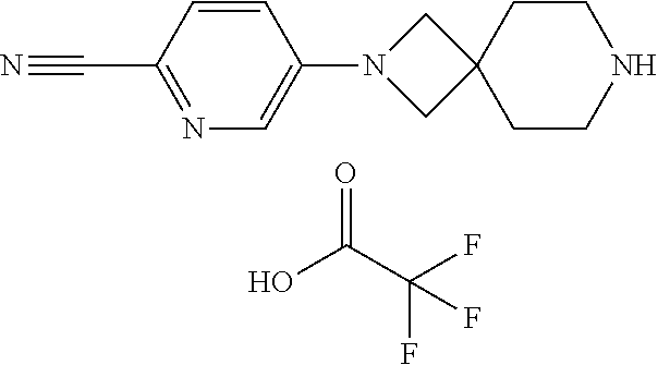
C(F)(F)(C(O)=O)F.C1(C#N)=NC=C(N2CC3(C2)CCNCC3)C=C1
